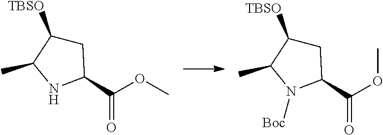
C1C([TBSO])C(C)NC1C(OC)=O.C1C([TBSO])C(C)N([Boc])C1C(OC)=O
